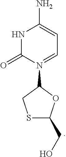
N1C(=O)N(C2CSC(CO)O2)=CC=C1N
